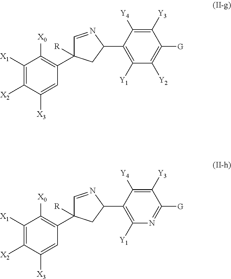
C1([X1])=C([X2])C([X3])=CC(C2([R])C=NC(C3=C([Y1])C([Y2])=C([G])C([Y3])=C3[Y4])C2)=C1[X0].C1([X1])=C([X2])C([X3])=CC(C2([R])C=NC(C3=C([Y1])N=C([G])C([Y3])=C3[Y4])C2)=C1[X0]
